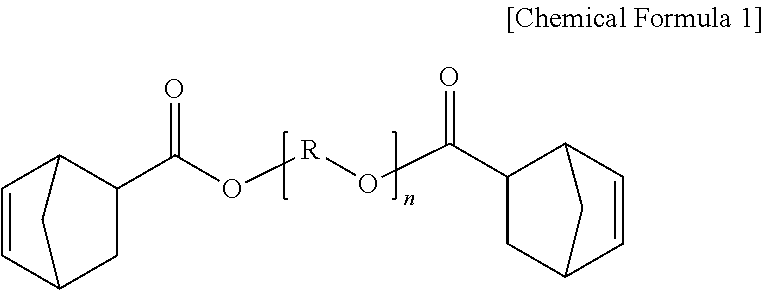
C1=CC2CC(C(O[R]OC(C3CC4C=CC3C4)=O)=O)C1C2
